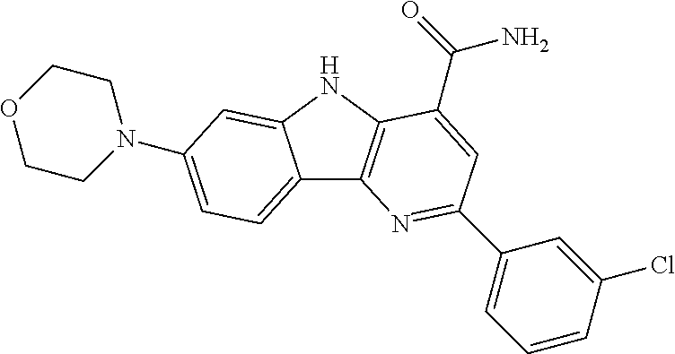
C12=CC=C(N3CCOCC3)C=C1NC1=C2N=C(C2=CC=CC(Cl)=C2)C=C1C(=O)N
